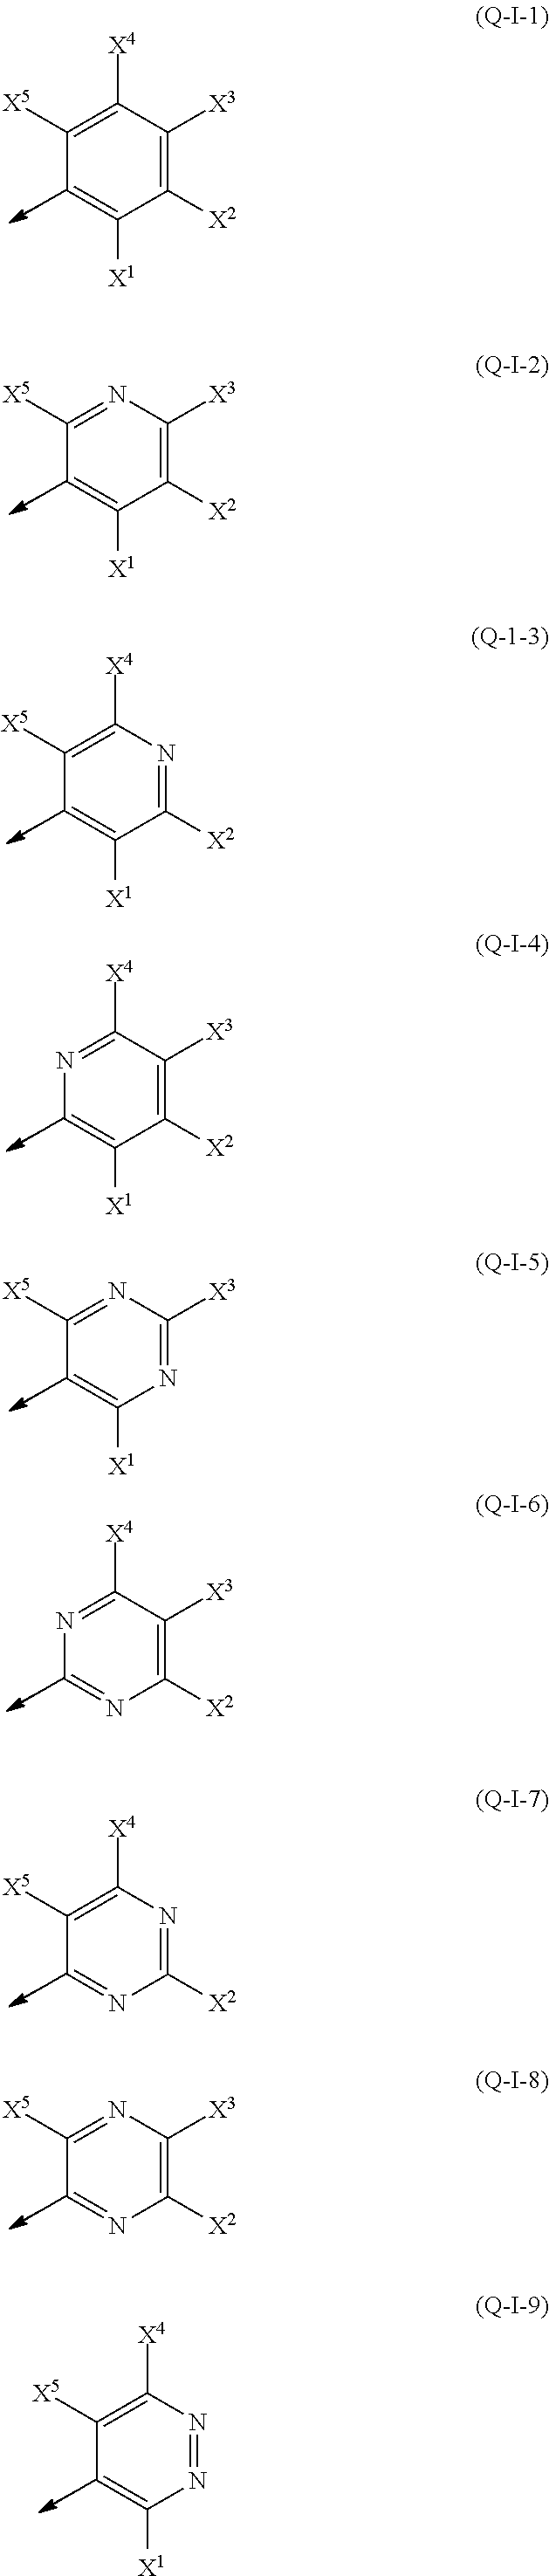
C1([X5])=C([X4])C([X3])=C([X2])C([X1])=C1.C1([X5])=NC([X3])=C([X2])C([X1])=C1.C1([X5])=C([X4])N=C([X2])C([X1])=C1.N1=C([X4])C([X3])=C([X2])C([X1])=C1.C1([X5])=NC([X3])=NC([X1])=C1.C1([X5])=C([X4])N=C([X2])N=C1.C1([X5])=NC([X3])=C([X2])N=C1.C1([X5])=C([X4])N=NC([X1])=C1.N1=C([X4])C([X3])=C([X2])N=C1
